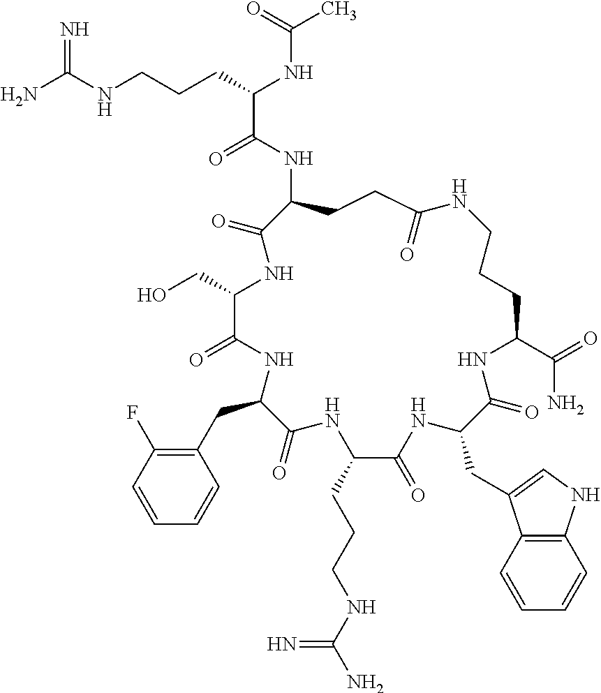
NC(NCCCC(NC(C)=O)C(=O)NC1CCC(=O)NCCCC(C(=O)N)NC(=O)C(CC2=CNC3=C2C=CC=C3)NC(=O)C(CCCNC(N)=N)NC(=O)C(CC2=C(F)C=CC=C2)NC(=O)C(CO)NC1=O)=N
